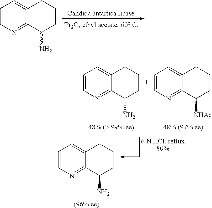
C1=CN=C2C(=C1)CCCC2N.C1=CN=C2C(=C1)CCCC2[NHAc].C1=CN=C2C(=C1)CCCC2N.C1=CN=C2C(=C1)CCCC2N
